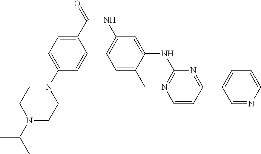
N(C(C1=CC=C(N2CCN(C(C)C)CC2)C=C1)=O)C1=CC=C(C)C(NC2=NC=CC(C3=CC=CN=C3)=N2)=C1
